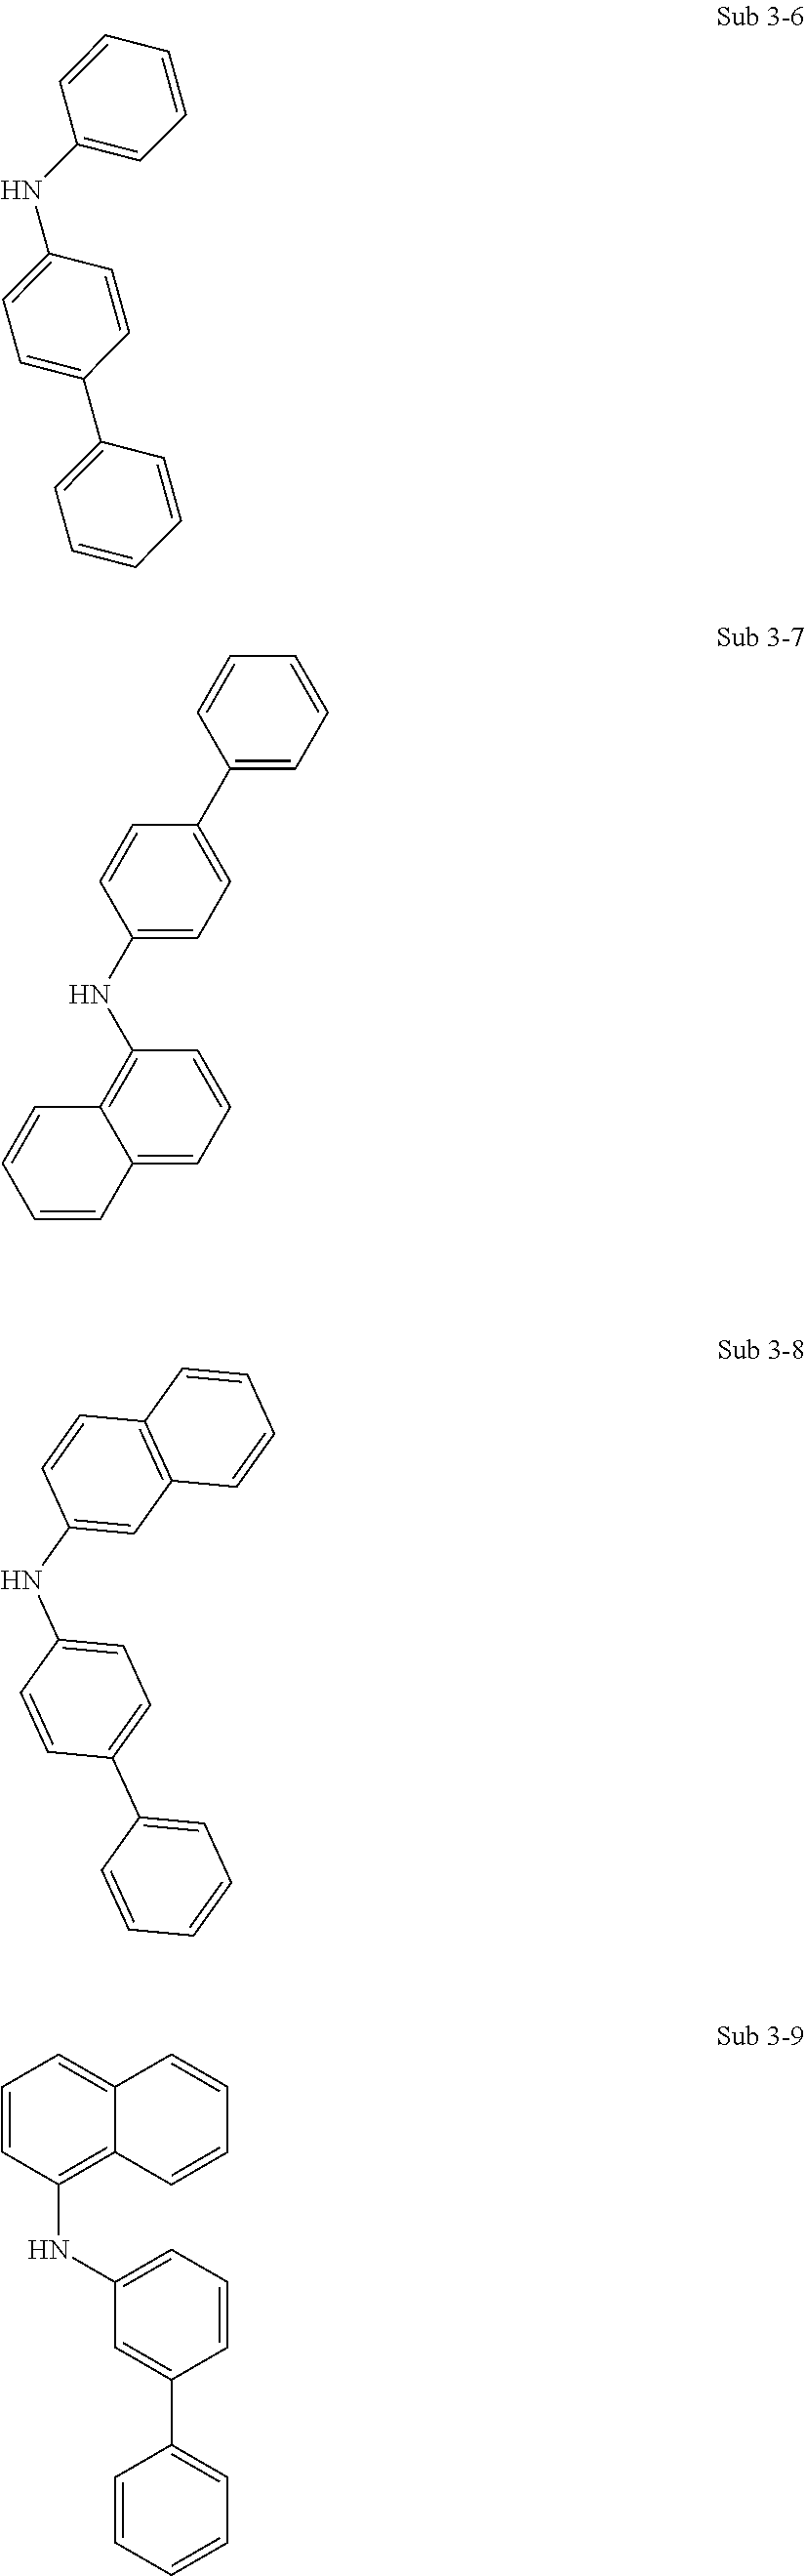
C1(NC2=CC=C(C3=CC=CC=C3)C=C2)=CC=CC=C1.C12=CC=CC(NC3=CC=C(C4=CC=CC=C4)C=C3)=C1C=CC=C2.C1(NC2=CC=C(C3=CC=CC=C3)C=C2)=CC2=C(C=C1)C=CC=C2.C1=CC(NC2=CC=CC(C3=CC=CC=C3)=C2)=C2C(=C1)C=CC=C2
